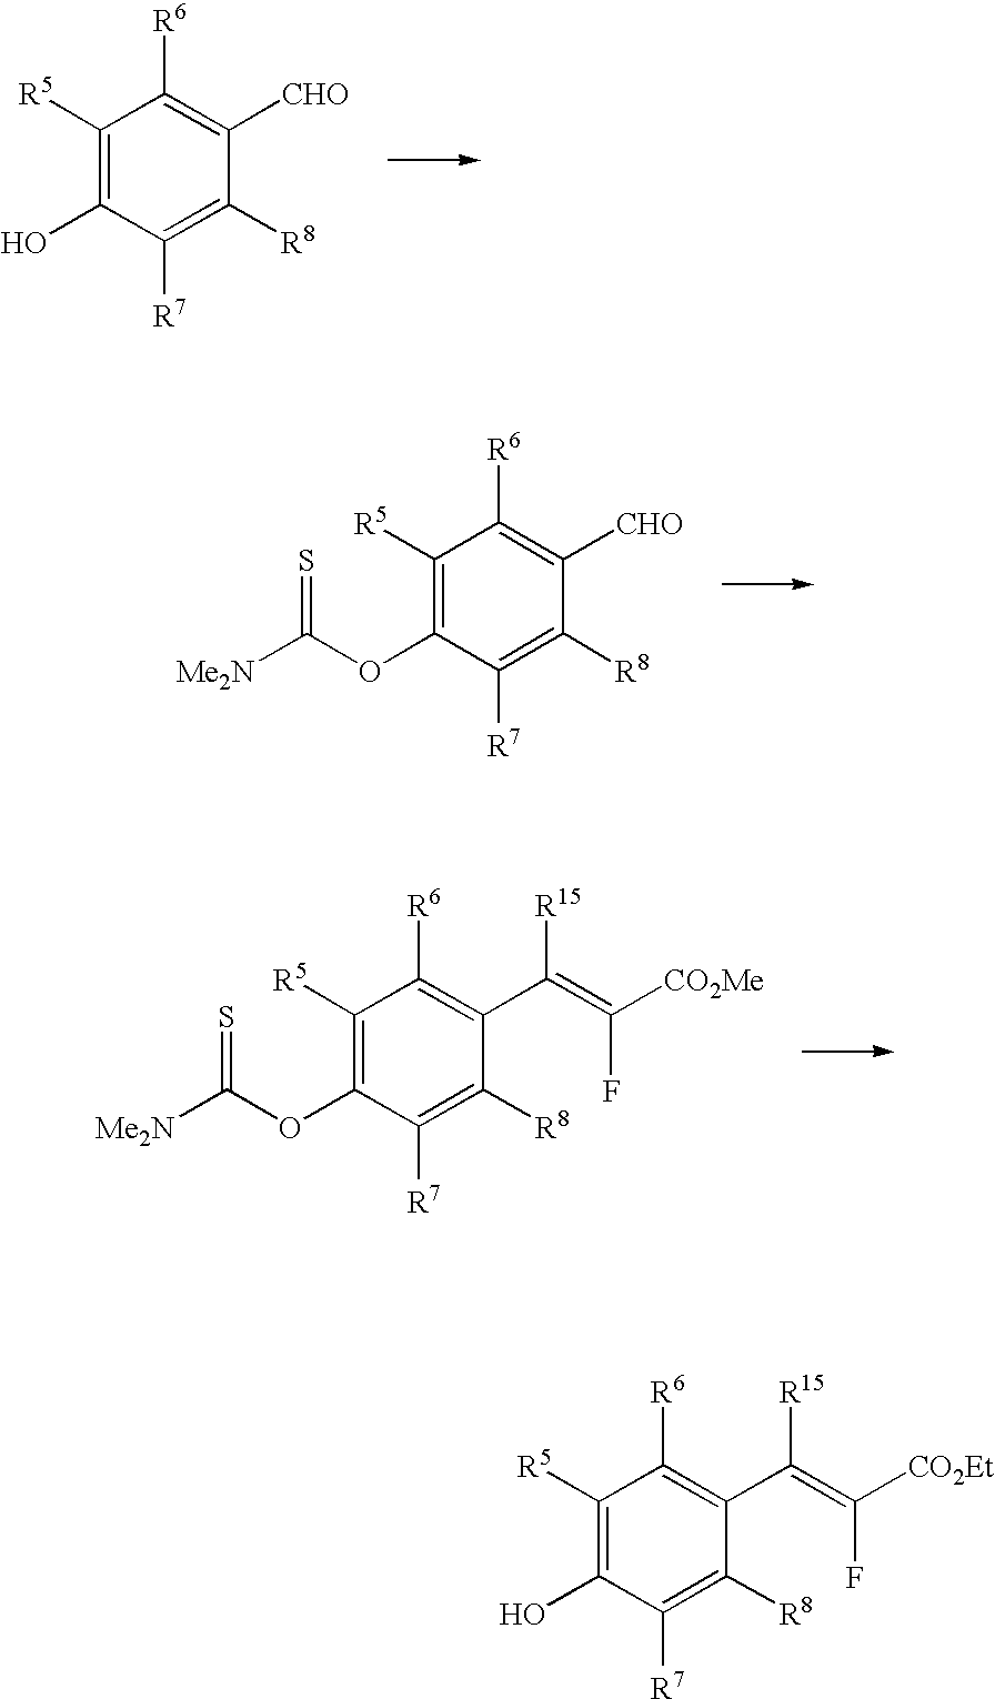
C1([R5])=C(O)C([R7])=C([R8])C([CHO])=C1[R6].S=C(OC1=C([R5])C([R6])=C([CHO])C([R8])=C1[R7])[Me2N].S=C(OC1=C([R5])C([R6])=C(C(=C(F)[CO2Me])[R15])C([R8])=C1[R7])[Me2N].C1([R5])=C(O)C([R7])=C([R8])C(C(=C(F)[CO2Et])[R15])=C1[R6]
